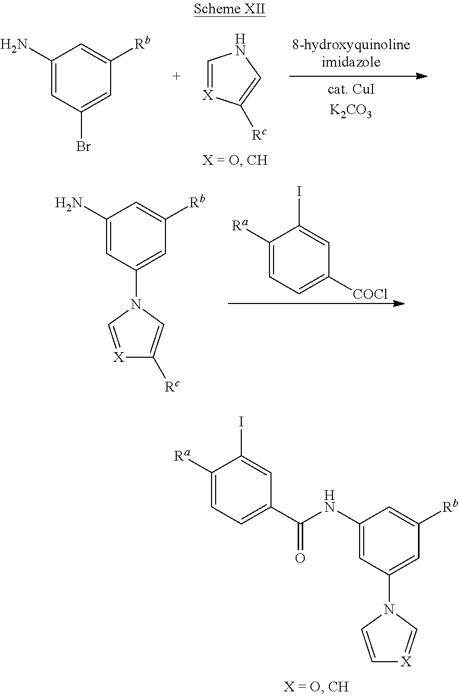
C1(N)=CC(N2C=[X]C([Rc])=C2)=CC([Rb])=C1.C1([Ra])=CC=C([COCl])C=C1I.C1(N)=CC(Br)=CC([Rb])=C1.C1=[X]C([Rc])=CN1.C1(NC(=O)C2=CC=C([Ra])C(I)=C2)=CC(N2C=C[X]=C2)=CC([Rb])=C1
